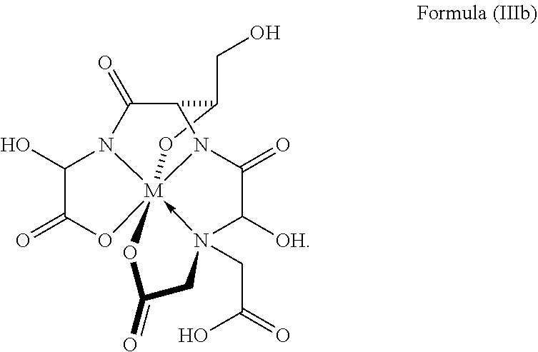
C1(CO)C2C(=O)N3C(O)C(=O)O[M]345(-N(CC(O)=O)(C([OH])C(=O)N24)CC(=O)O5)O1
